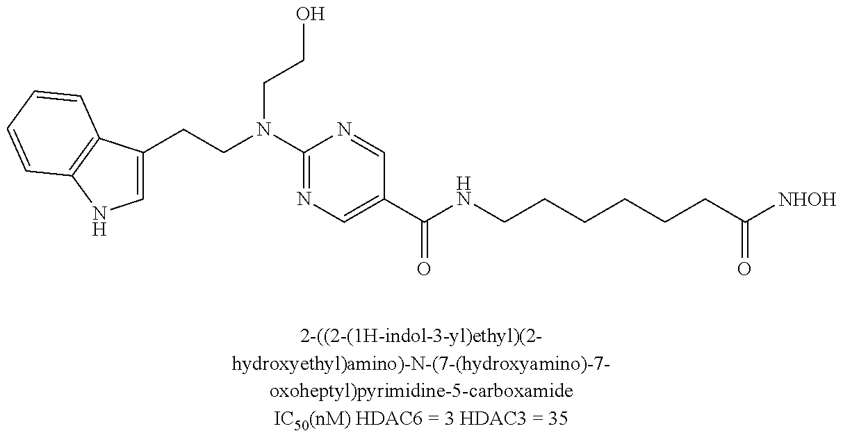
N(C1=NC=C(C(NCCCCCCC([NHOH])=O)=O)C=N1)(CCO)CCC1=CNC2=C1C=CC=C2
